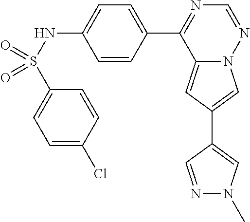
C12=CC(C3=CN(C)N=C3)=CN1N=CN=C2C1=CC=C(NS(=O)(C2=CC=C(Cl)C=C2)=O)C=C1
